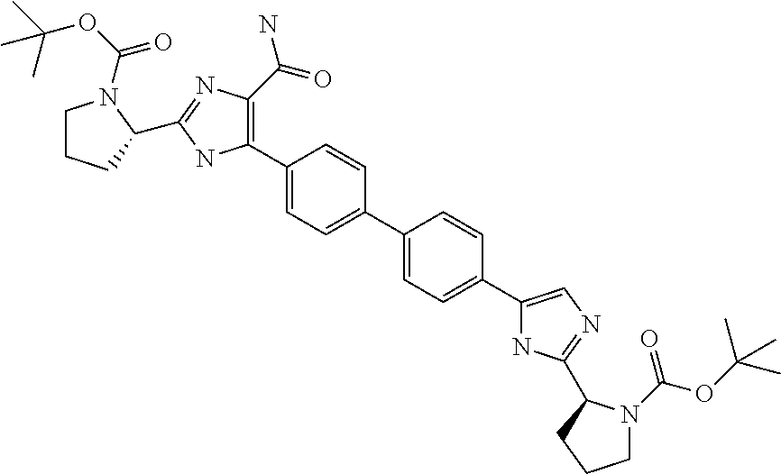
C1(C2=C(C(=O)N)N=C(C3CCCN3C(OC(C)(C)C)=O)N2)=CC=C(C2=CC=C(C3=CN=C(C4N(C(OC(C)(C)C)=O)CCC4)N3)C=C2)C=C1
